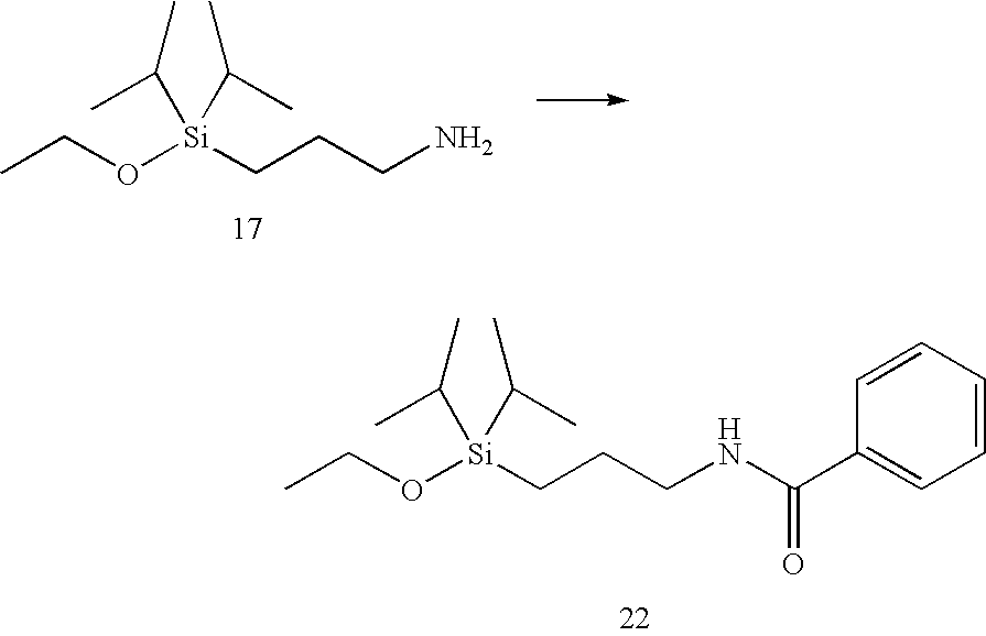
CCO[Si](CCCN)(C(C)C)C(C)C.CCO[Si](CCCNC(C1=CC=CC=C1)=O)(C(C)C)C(C)C
